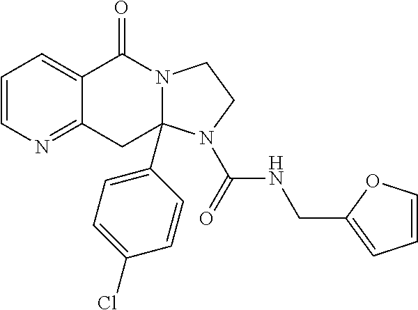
C1=CN=C2C(=C1)C(=O)N1CCN(C(NCC3=CC=CO3)=O)C1(C1=CC=C(Cl)C=C1)C2
